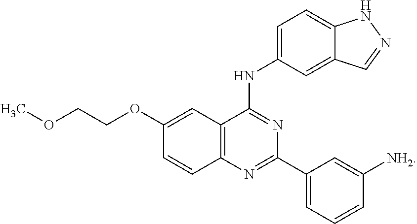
C1(OCCOC)=CC2=C(C=C1)N=C(C1=CC=CC([NH2])=C1)N=C2NC1=CC=C2C(=C1)C=NN2
